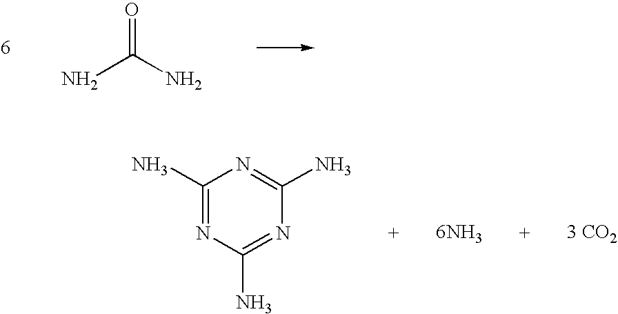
NC(N)=O.C1(N)=NC(N)=NC(N)=N1.[6NH3].[3 CO2]
